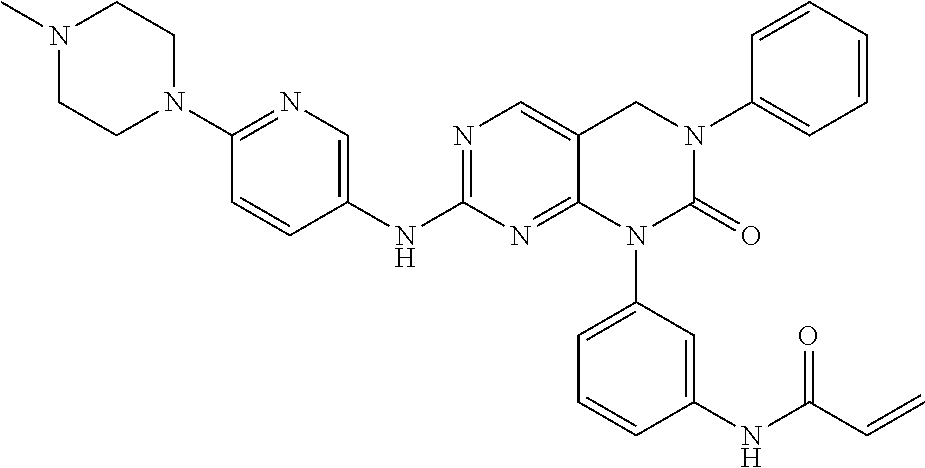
N1=C(NC2=CN=C(N3CCN(C)CC3)C=C2)N=C2C(=C1)CN(C1=CC=CC=C1)C(=O)N2C1=CC=CC(NC(C=C)=O)=C1
